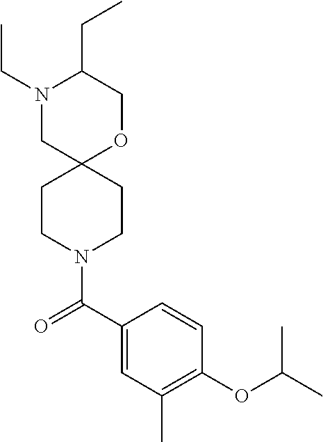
N1(CC)CC2(OCC1CC)CCN(C(C1=CC(C)=C(OC(C)C)C=C1)=O)CC2
